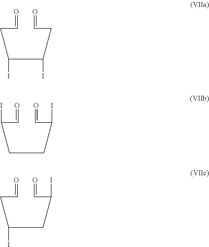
C(=O)CC(C(CC=O)I)I.C(=O)C(CCC(C=O)I)I.C(=O)CC(CC(C=O)I)I
